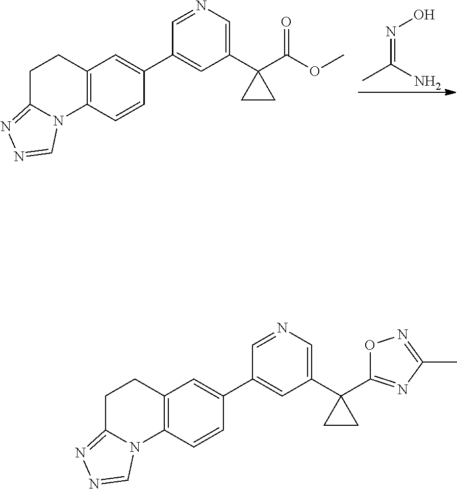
ON=C(N)C.C12=C(C=CC(C3=CC(C4(C(OC)=O)CC4)=CN=C3)=C1)N1C(=NN=C1)CC2.C12=C(C=CC(C3=CC(C4(C5=NC(C)=NO5)CC4)=CN=C3)=C1)N1C(=NN=C1)CC2
